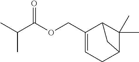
CC(C(OCC1=CCC2C(C)(C)C1C2)=O)C
